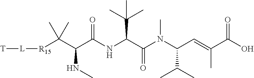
OC(C(=CC(N(C(=O)C(NC(C(NC)C([R15][L][T])(C)C)=O)C(C)(C)C)C)C(C)C)C)=O
